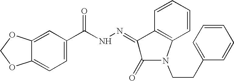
C1=C2C(=CC=C1C(NN=C1C3=C(C=CC=C3)N(CCC3=CC=CC=C3)C1=O)=O)OCO2
